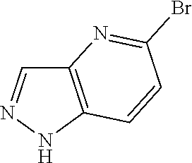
C12=C(NN=C1)C=CC(Br)=N2
